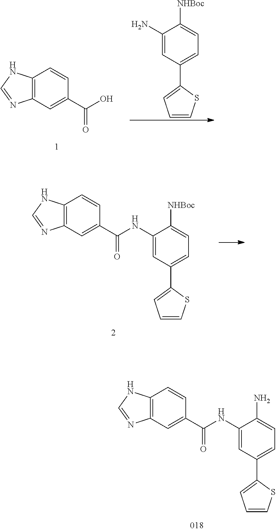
C12=C(C=C(C(O)=O)C=C1)N=CN2.C1(N)=CC(C2=CC=CS2)=CC=C1[NHBoc].C12=C(C=C(C(NC3=CC(C4=CC=CS4)=CC=C3[NHBoc])=O)C=C1)N=CN2.C12=C(C=C(C(NC3=CC(C4=CC=CS4)=CC=C3N)=O)C=C1)N=CN2
